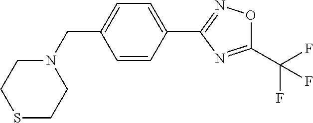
C1=CC(C2=NOC(C(F)(F)F)=N2)=CC=C1CN1CCSCC1
